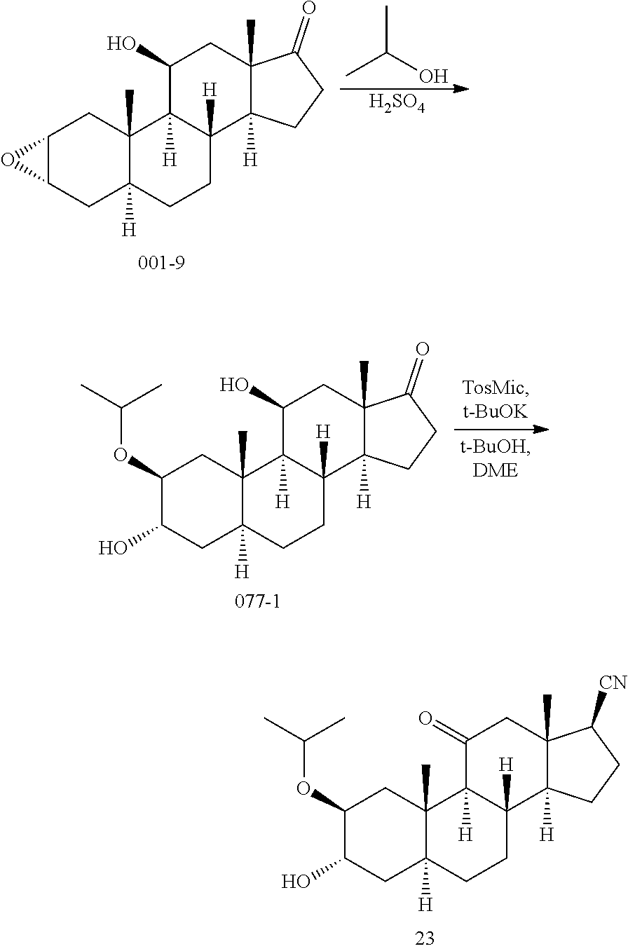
C1(OC(C)C)C(O)CC2([H])C(C)(C1)C1([H])C([H])(CC2)C2([H])C(C)(CC1=O)C([CN])CC2.C12C(CC3([H])C(C)(C1)C1([H])C([H])(CC3)C3([H])C(C)(CC1O)C(=O)CC3)O2.CC(O)C.[H2SO4].C1(OC(C)C)C(O)CC2([H])C(C)(C1)C1([H])C([H])(CC2)C2([H])C(C)(CC1O)C(=O)CC2
